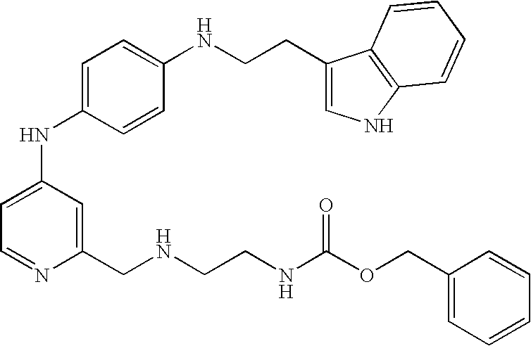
C1=C(NC2=CC=NC(CNCCNC(OCC3=CC=CC=C3)=O)=C2)C=CC(NCCC2=CNC3=C2C=CC=C3)=C1
